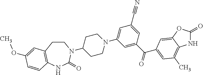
C1CC2=C(NC(=O)N1C1CCN(C3=CC(C#N)=CC(C(=O)C4=CC(C)=C5NC(=O)OC5=C4)=C3)CC1)C=CC(OC)=C2
